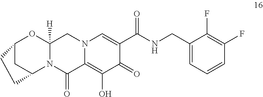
C12CC(N3C([H])(O1)CN1C(=C(O)C(=O)C(C(NCC4=CC=CC(F)=C4F)=O)=C1)C3=O)CC2
